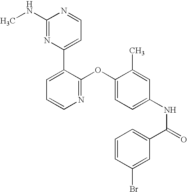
C1(NC)=NC(C2=CC=CN=C2OC2=CC=C(NC(=O)C3=CC=CC(Br)=C3)C=C2C)=CC=N1
